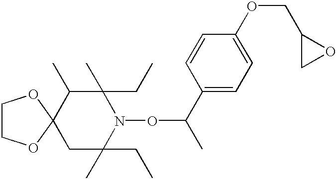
C1C(CC)(C)N(OC(C2=CC=C(OCC3CO3)C=C2)C)C(CC)(C)C(C)C12OCCO2
